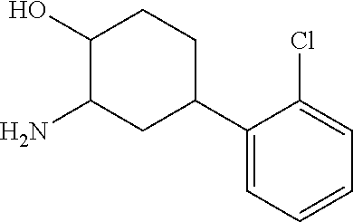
C1(O)C(N)CC(C2=CC=CC=C2Cl)CC1
